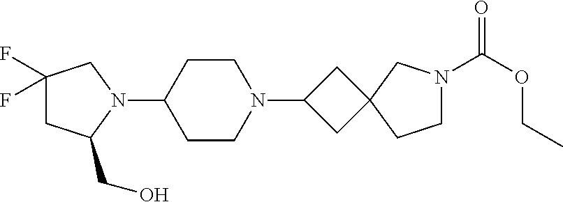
C1(F)(F)CC(CO)N(C2CCN(C3CC4(C3)CCN(C(OCC)=O)C4)CC2)C1
